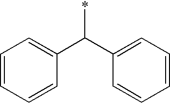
C1=CC=CC(C(C2=CC=CC=C2)*)=C1
